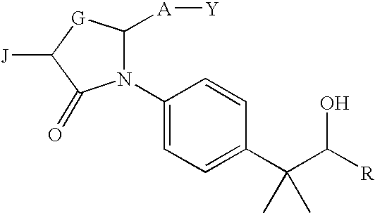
N1(C2=CC=C(C(C([R])O)(C)C)C=C2)C([A][Y])[G]C([J])C1=O
